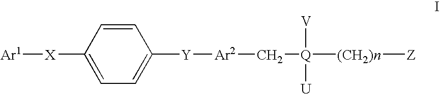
[Ar1][X]C1=CC=C([Y][Ar2]C[Q]([(CH2)n][Z])([V])[U])C=C1
